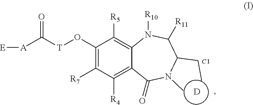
C1(O[T]C([A][E])=O)=C([R7])C([R4])=C2C(=C1[R5])N([R10])C([R11])C(CC)N(C)C2=O.[D].[C1]
